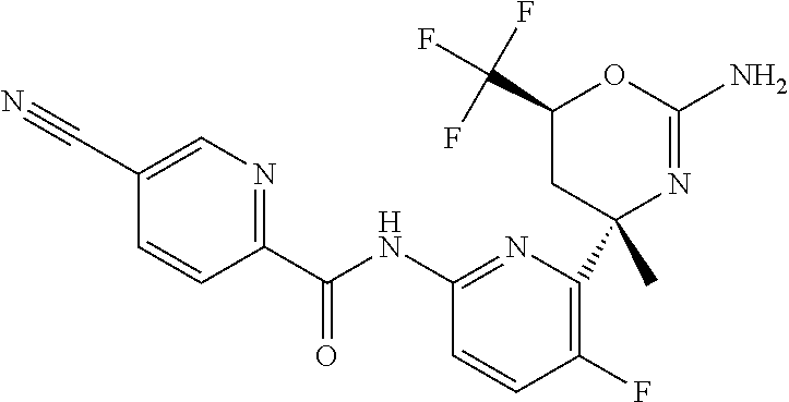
C1(C(NC2=NC(C3(C)N=C(N)OC(C(F)(F)F)C3)=C(F)C=C2)=O)=NC=C(C#N)C=C1
